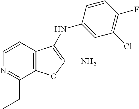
C1=CC2=C(C(CC)=N1)OC(N)=C2NC1=CC(Cl)=C(F)C=C1
